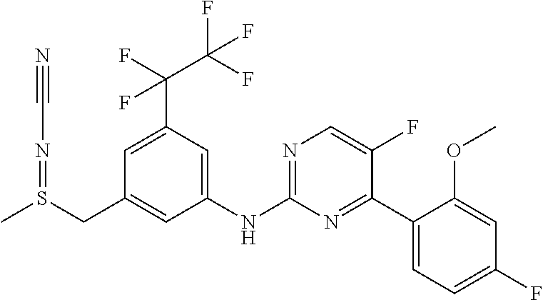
C1(C(F)(F)C(F)(F)F)=CC(CS(C)=NC#N)=CC(NC2=NC=C(F)C(C3=CC=C(F)C=C3OC)=N2)=C1
